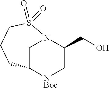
C1N2C(CO)C[NBoc]C1CCCS2(=O)=O
